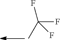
FC(C)(F)F
